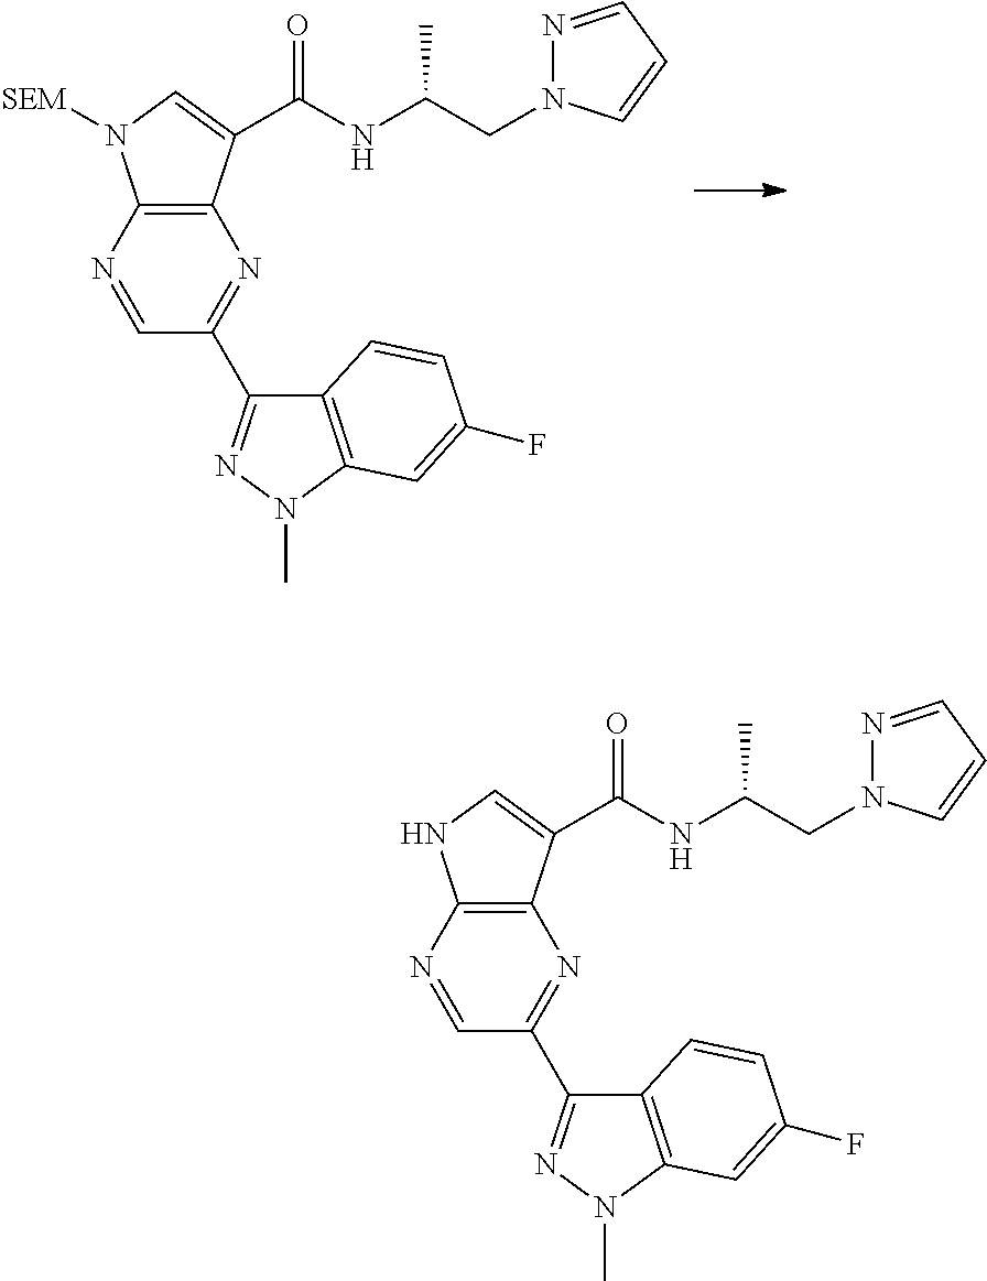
C1=NC2=C(N=C1C1=NN(C)C3=C1C=CC(F)=C3)C(C(NC(CN1N=CC=C1)C)=O)=CN2[SEM].C1=NC2=C(N=C1C1=NN(C)C3=C1C=CC(F)=C3)C(C(NC(CN1N=CC=C1)C)=O)=CN2
